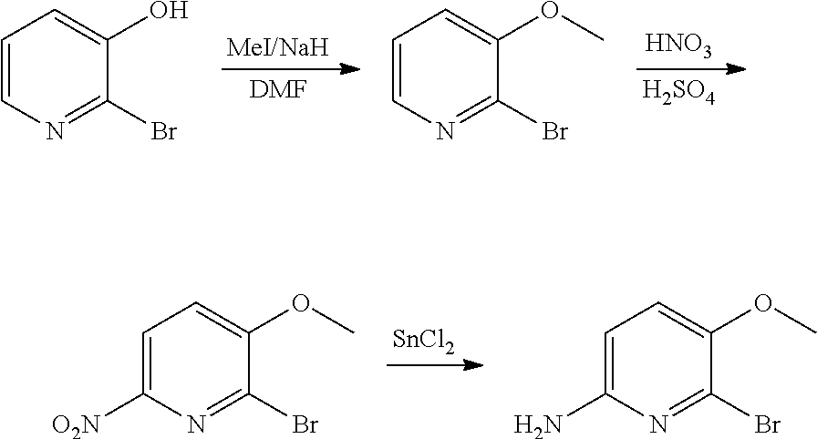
[DMF].[H2SO4].[HNO3].C1=CN=C(Br)C(O)=C1.C1=CN=C(Br)C(OC)=C1.[SnCl2].C1=C([O2N])N=C(Br)C(OC)=C1.C1=C(N)N=C(Br)C(OC)=C1
